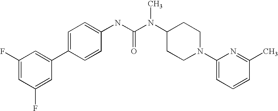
C1(F)=CC(F)=CC(C2=CC=C(NC(N(C3CCN(C4=CC=CC(C)=N4)CC3)C)=O)C=C2)=C1
